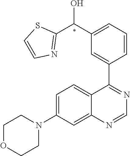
C12=CC(N3CCOCC3)=CC=C1C(C1=CC(C(C3=NC=CS3)O)=CC=C1)=NC=N2
